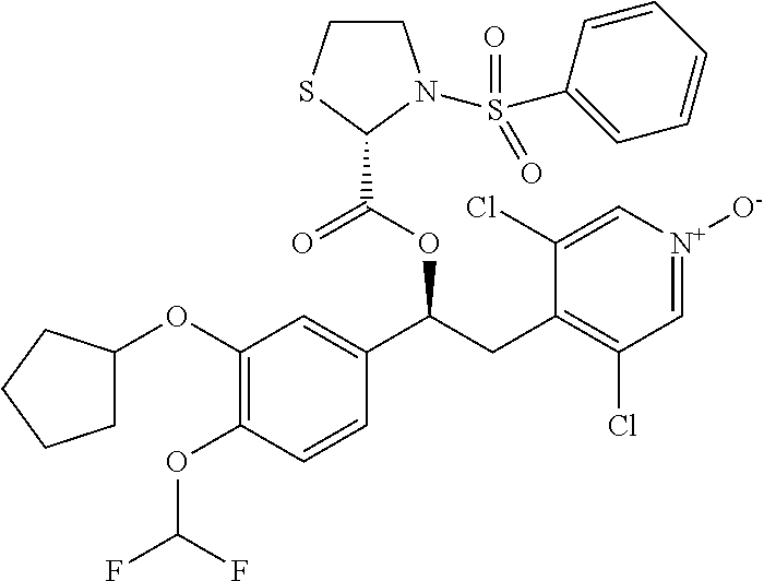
C1(OC2CCCC2)=C(OC(F)F)C=CC(C(CC2=C(Cl)C=[N+]([O-])C=C2Cl)OC(C2N(S(C3=CC=CC=C3)(=O)=O)CCS2)=O)=C1
